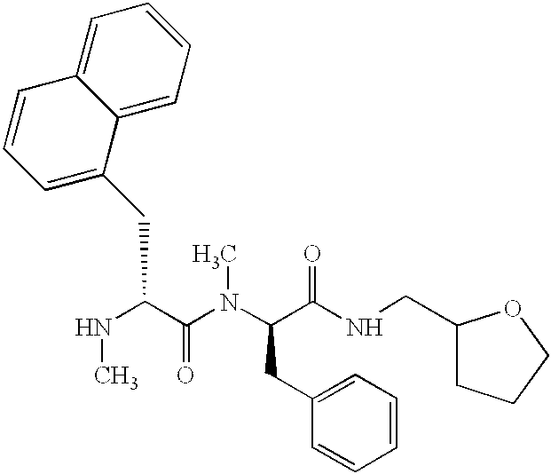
N(C(C(N(C(C(NCC1CCCO1)=O)CC1=CC=CC=C1)C)=O)CC1=CC=CC2=CC=CC=C12)C
